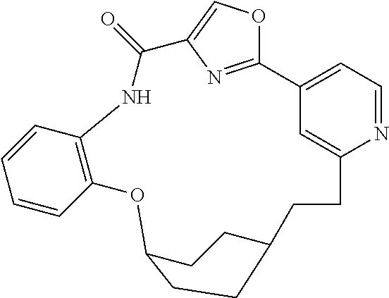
C1(=O)NC2=C(C=CC=C2)OC2CCC(CCC3=CC(=CC=N3)C3=NC1=CO3)CC2
